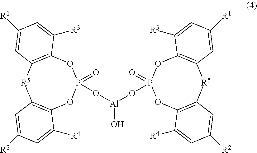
C12=C([R5]C3=C(OP(=O)(O[Al](O)OP4(=O)OC5=C([R5]C6=C(O4)C([R3])=CC([R1])=C6)C=C([R2])C=C5[R4])O1)C([R4])=CC([R2])=C3)C=C([R1])C=C2[R3]
